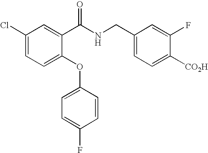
C1(Cl)=CC=C(OC2=CC=C(F)C=C2)C(C(NCC2=CC=C([CO2H])C(F)=C2)=O)=C1
